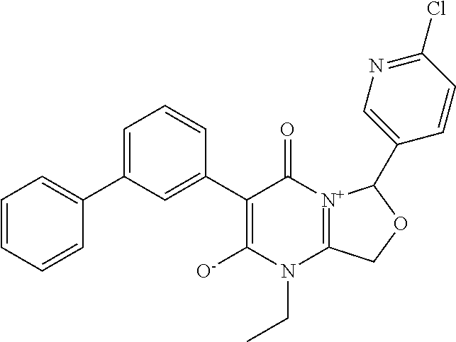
C1(C2=CC(C3=CC=CC=C3)=CC=C2)=C([O-])N(CC)C2=[N+](C1=O)C(C1=CN=C(Cl)C=C1)OC2
